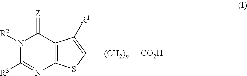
N1([R2])C([R3])=NC2=C(C1=[Z])C([R1])=C([(CH2)n][CO2H])S2
